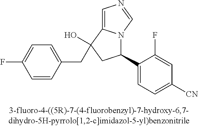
C1=C2N(C=N1)C(C1=CC=C([CN])C=C1F)CC2(O)CC1=CC=C(F)C=C1
